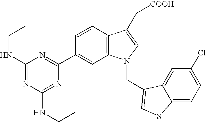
C1=CC2=C(C=C1C1=NC(NCC)=NC(NCC)=N1)N(CC1=CSC3=CC=C(Cl)C=C31)C=C2C[COOH]
